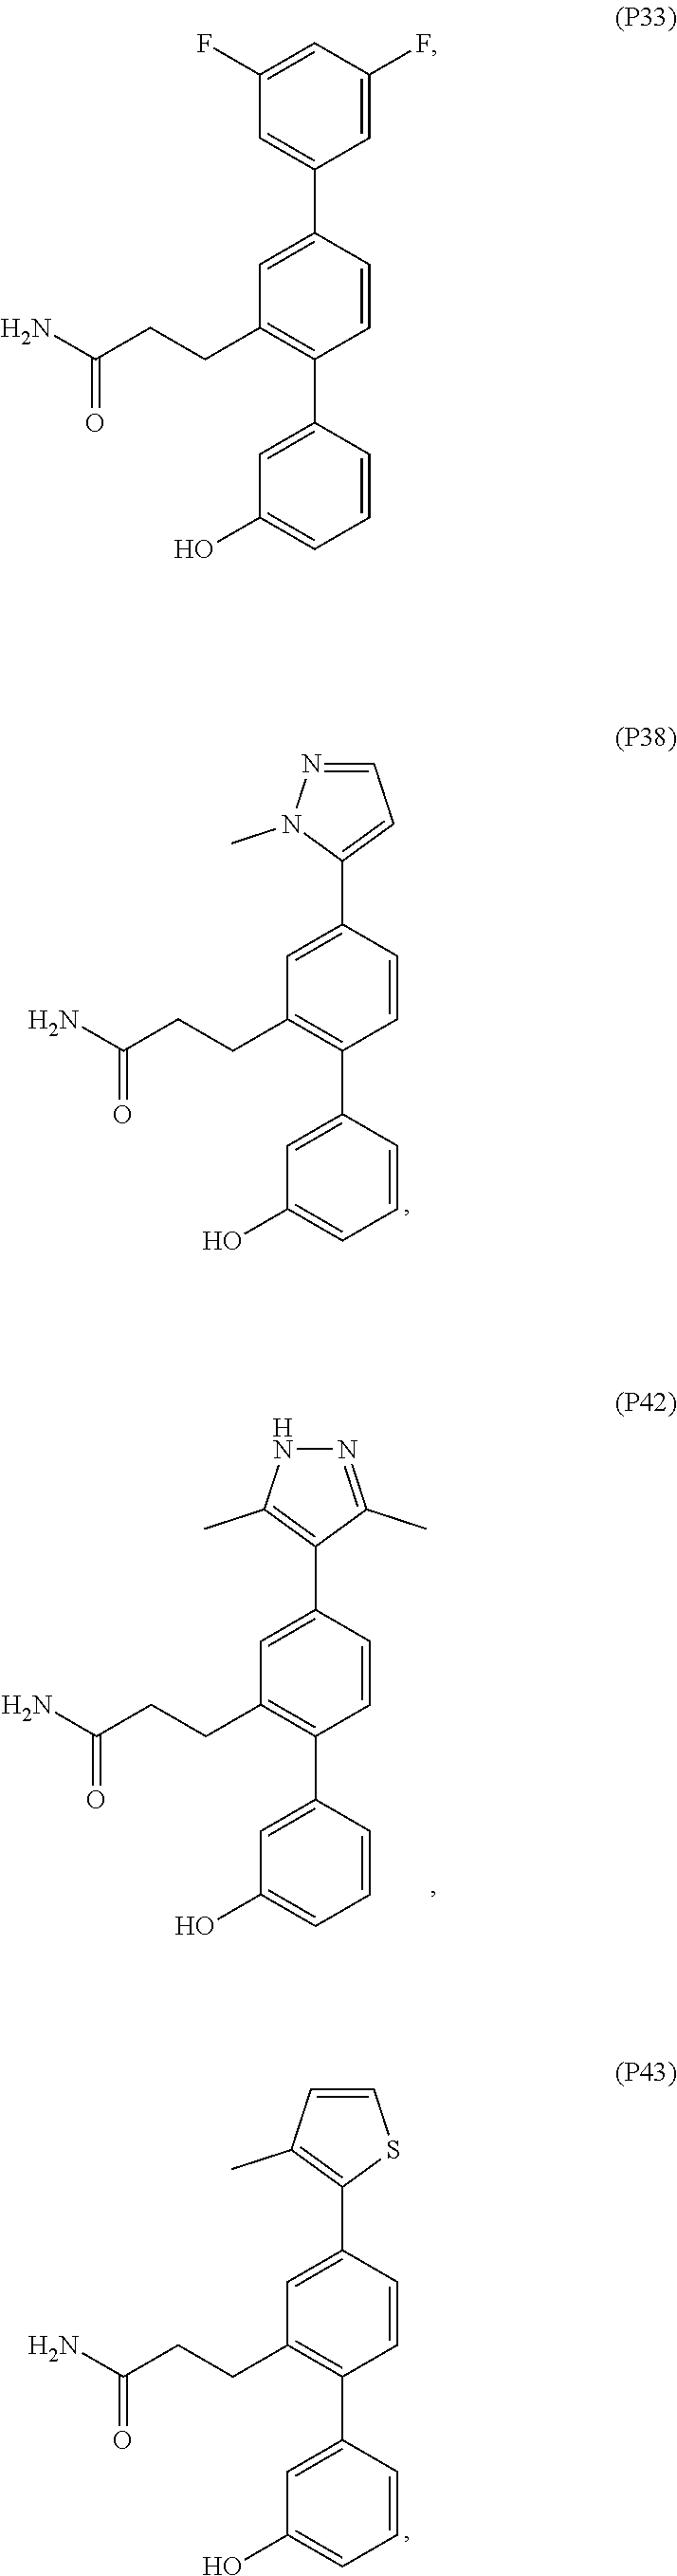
C1=CC(C2=C(CCC(N)=O)C=C(C3=CC(F)=CC(F)=C3)C=C2)=CC(O)=C1.C1=CC(C2=C(CCC(N)=O)C=C(C3=CC=NN3C)C=C2)=CC(O)=C1.C1=CC(C2=C(CCC(N)=O)C=C(C3=C(C)NN=C3C)C=C2)=CC(O)=C1.C1=CC(C2=C(CCC(N)=O)C=C(C3=C(C)C=CS3)C=C2)=CC(O)=C1
